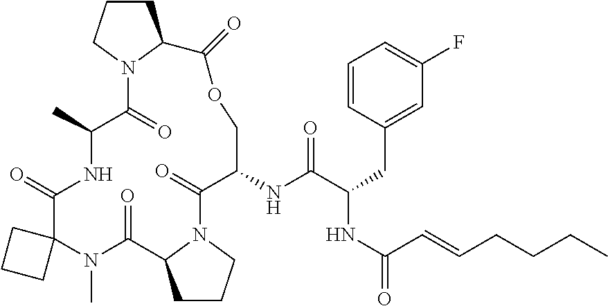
CN1C(=O)C2CCCN2C(=O)C(NC(C(NC(C=CCCCC)=O)CC2=CC(F)=CC=C2)=O)COC(=O)C2CCCN2C(=O)C(C)NC(=O)C12CCC2
